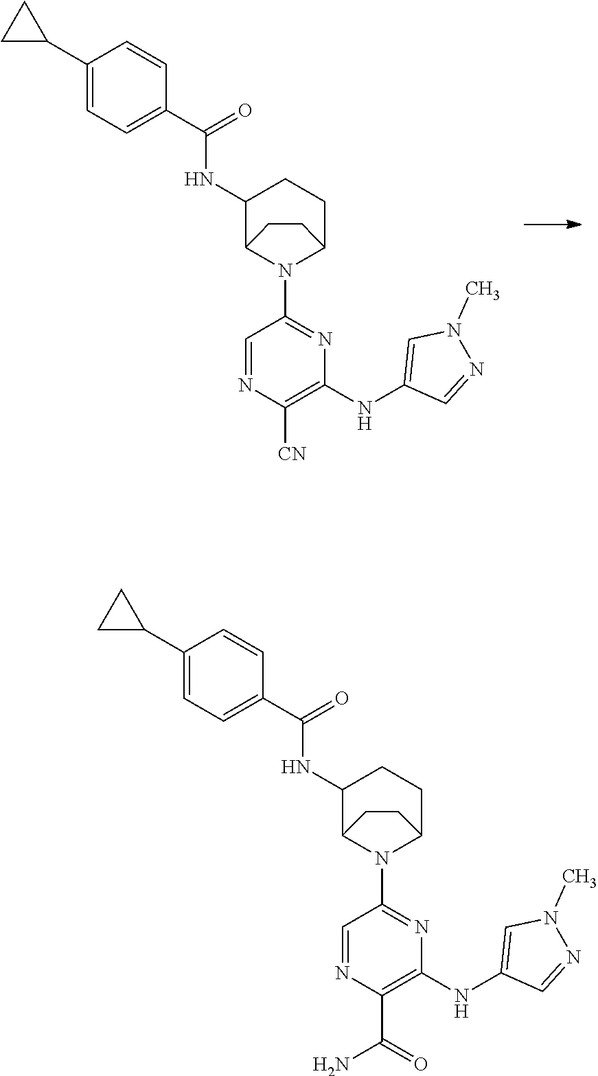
C1(NC(C2=CC=C(C3CC3)C=C2)=O)C2N(C3=NC(NC4=CN(C)N=C4)=C([CN])N=C3)C(CC1)CC2.C1(NC(C2=CC=C(C3CC3)C=C2)=O)C2N(C3=NC(NC4=CN(C)N=C4)=C(C(=O)N)N=C3)C(CC1)CC2
